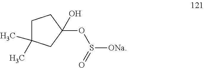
C1C(C)(C)CC(OS([ONa])=O)(O)C1
